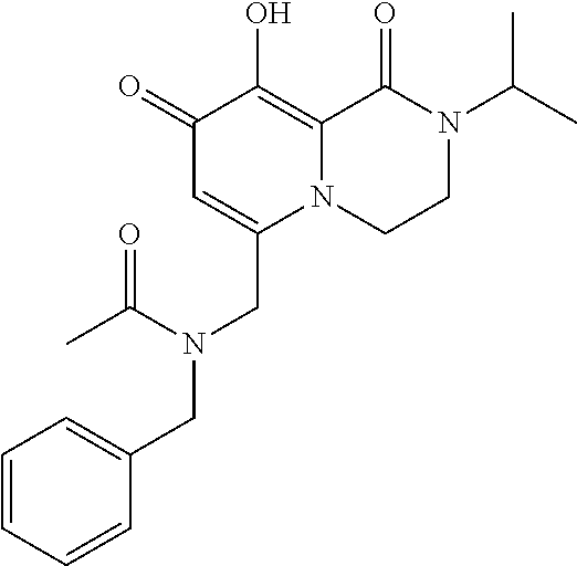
C1(=O)C=C(CN(CC2=CC=CC=C2)C(C)=O)N2C(=C1O)C(=O)N(C(C)C)CC2
